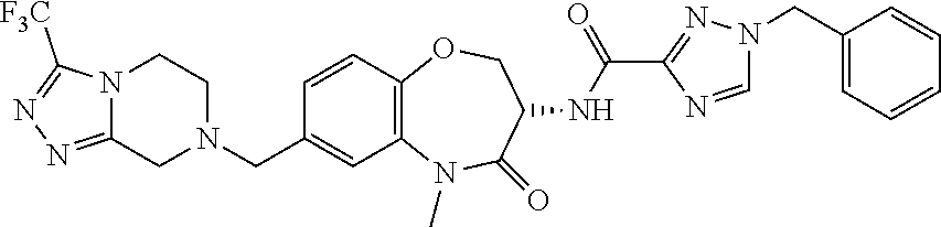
N1=C2CN(CC3=CC4=C(C=C3)OCC(NC(=O)C3=NN(CC5=CC=CC=C5)C=N3)C(=O)N4C)CCN2C([F3C])=N1
